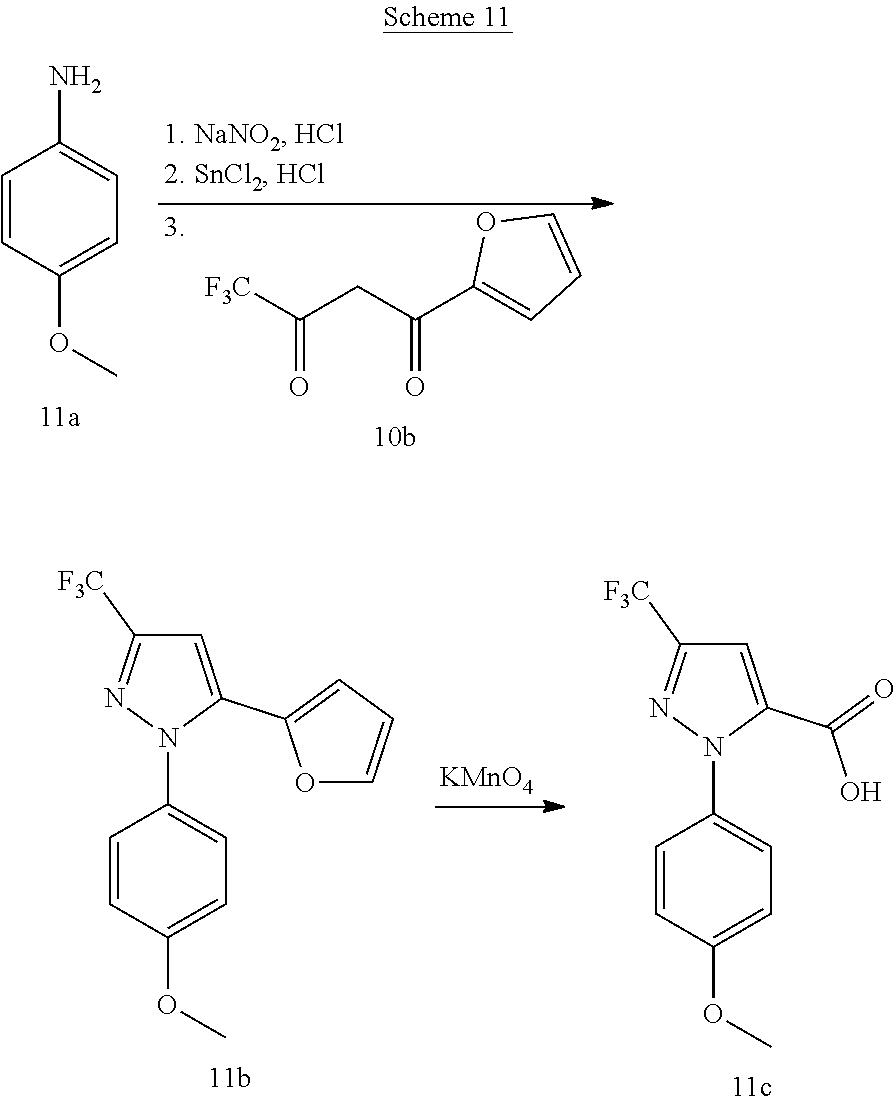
[F3C]C(CC(C1=CC=CO1)=O)=O.C1=CC(OC)=CC=C1N.[KMnO4].C1=CC(OC)=CC=C1N1C(C(O)=O)=CC([F3C])=N1.C1=CC(OC)=CC=C1N1C(C2=CC=CO2)=CC([F3C])=N1
